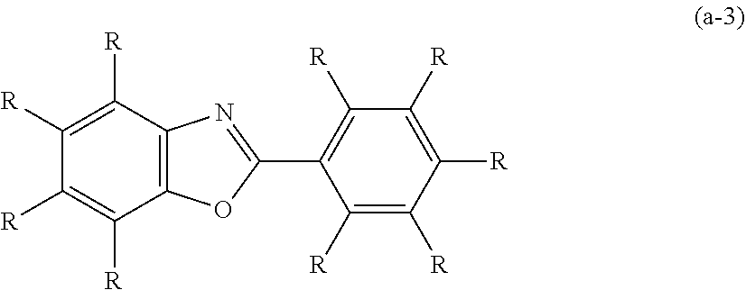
C1([R])=C([R])C2=C(C([R])=C1[R])OC(C1=C([R])C([R])=C([R])C([R])=C1[R])=N2
